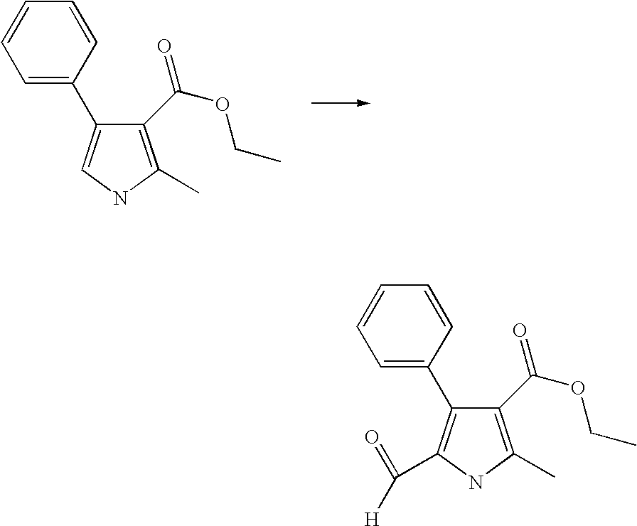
C1=C(C2=CNC(C)=C2C(OCC)=O)C=CC=C1.C1=C(C2=C(C(=O)[H])NC(C)=C2C(OCC)=O)C=CC=C1
